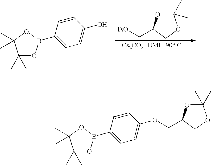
O1C(C)(C)C(C)(C)OB1C1=CC=C(O)C=C1.[TsO]CC1OC(C)(C)OC1.O1C(C)(C)C(C)(C)OB1C1=CC=C(OCC2OC(C)(C)OC2)C=C1
